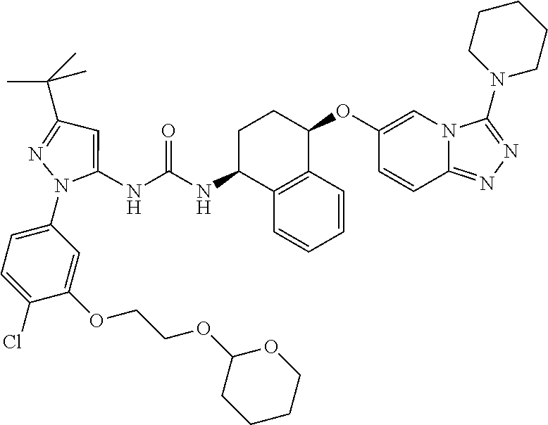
C1=C(NC(NC2C3=C(C(OC4=CN5C(=NN=C5N5CCCCC5)C=C4)CC2)C=CC=C3)=O)N(C2=CC=C(Cl)C(OCCOC3CCCCO3)=C2)N=C1C(C)(C)C
